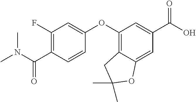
C1(F)=C(C(N(C)C)=O)C=CC(OC2=C3C(=CC(C(=O)O)=C2)OC(C)(C)C3)=C1
